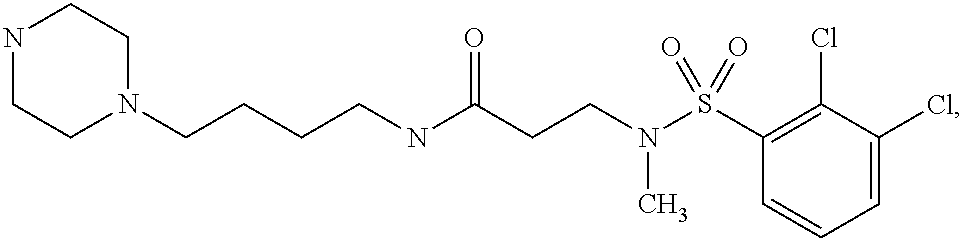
C(NC(CCN(S(C1=C(Cl)C(Cl)=CC=C1)(=O)=O)C)=O)CCCN1CCNCC1
